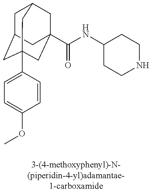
C1C2CC3(C4=CC=C(OC)C=C4)CC(C(NC4CCNCC4)=O)(CC1C3)C2
